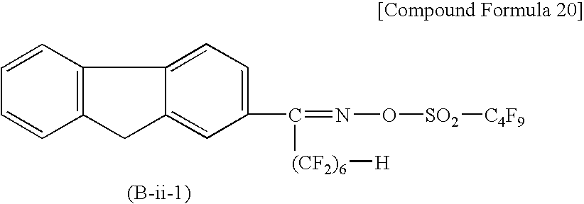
C12=CC=C(C(=NO[SO2][C4F9])[(CF2)6][H])C=C1CC1=C2C=CC=C1
